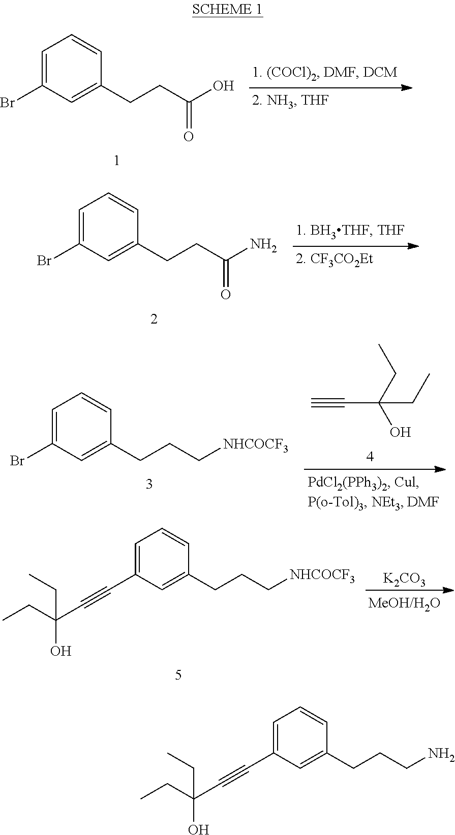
BrC1=CC=CC(CCC(O)=O)=C1.BrC1=CC=CC(CCC(N)=O)=C1.C(C(CC)(O)CC)#C.BrC1=CC=CC(CCC[NHCOCF3])=C1.[K2CO3].C(C1=CC=CC(CCC[NHCOCF3])=C1)#CC(O)(CC)CC.C(C1=CC=CC(CCCN)=C1)#CC(O)(CC)CC
